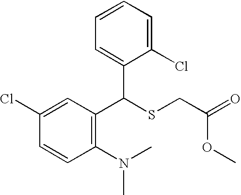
C1(C(C2=CC=CC=C2Cl)SCC(=O)OC)=C(N(C)C)C=CC(Cl)=C1
